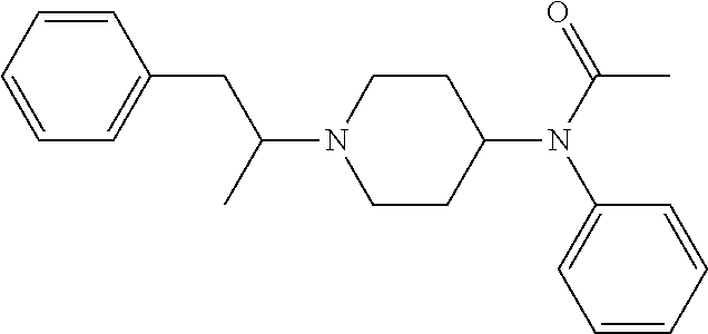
C1(CC(N2CCC(N(C3=CC=CC=C3)C(C)=O)CC2)C)=CC=CC=C1
